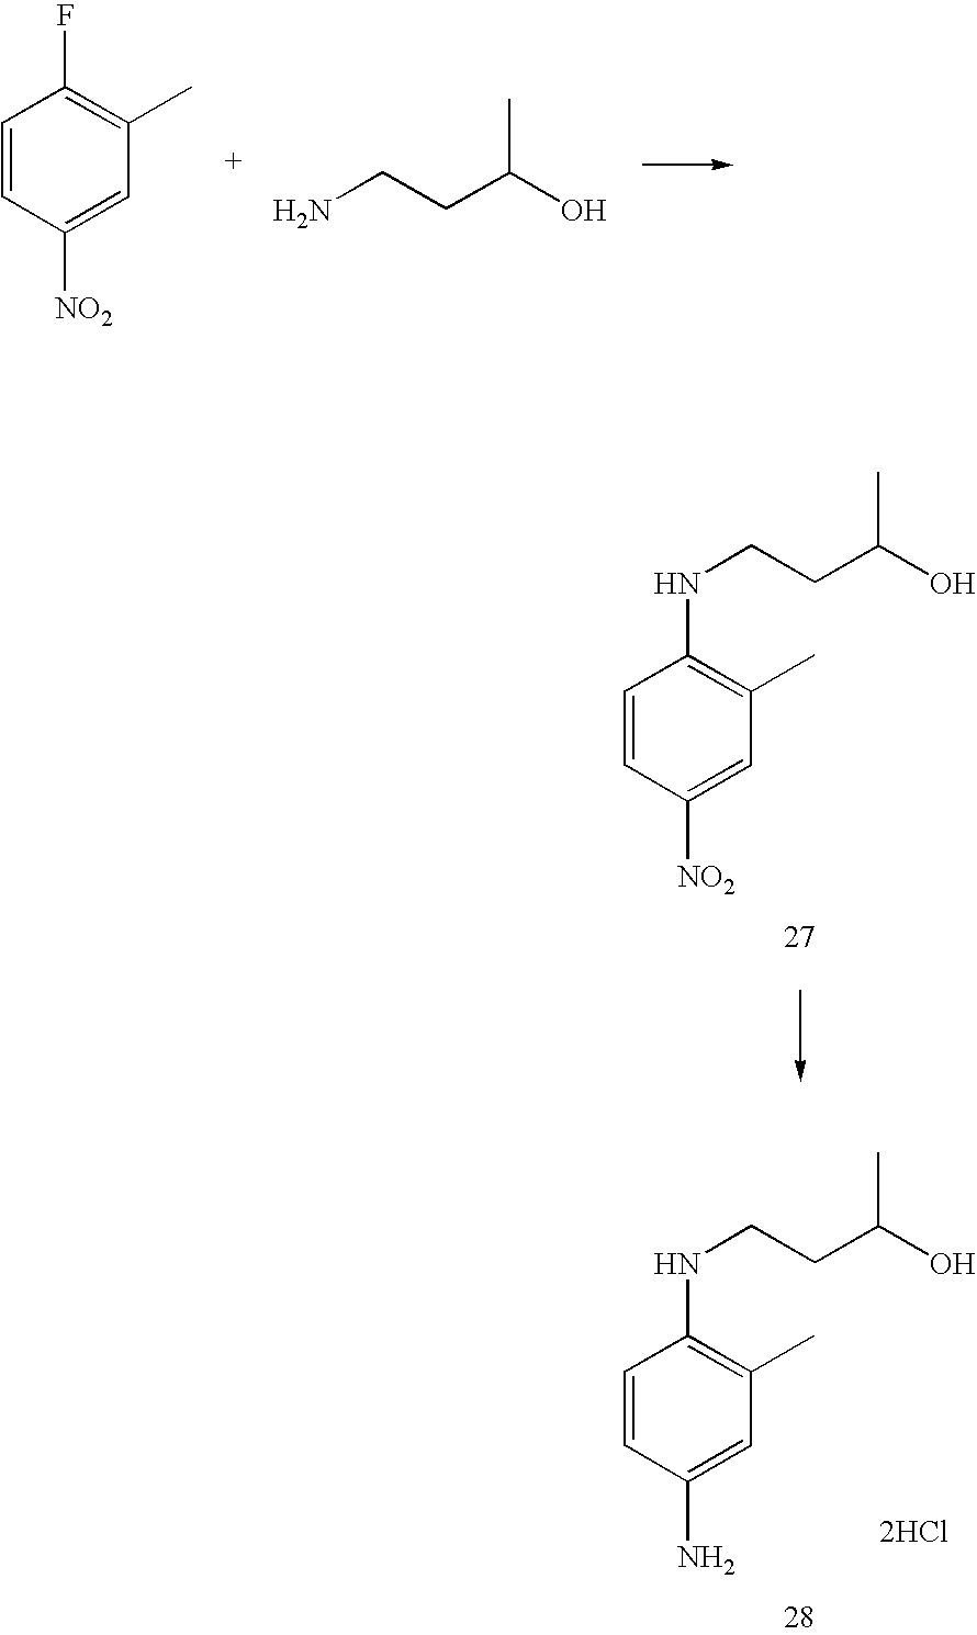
N(CCC(O)C)C1=C(C)C=C([NO2])C=C1.[2HCl].N(CCC(O)C)C1=C(C)C=C(N)C=C1.C1=CC([NO2])=CC(C)=C1F.NCCC(O)C
